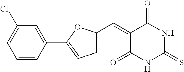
C1(=CC2=CC=C(C3=CC(Cl)=CC=C3)O2)C(=O)NC(=S)NC1=O
